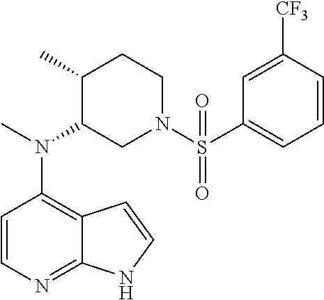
C12=C(N(C)C3CN(S(=O)(C4=CC=CC([CF3])=C4)=O)CCC3C)C=CN=C1NC=C2
